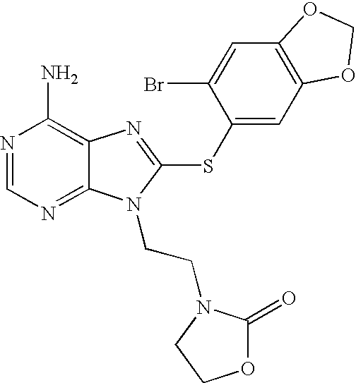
N1=CN=C2C(=C1N)N=C(SC1=CC3=C(C=C1Br)OCO3)N2CCN1C(=O)OCC1
